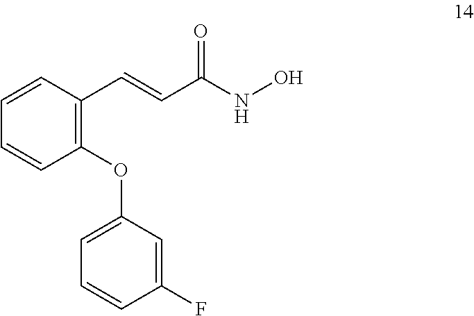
C1(OC2=CC=CC(F)=C2)=C(C=CC(NO)=O)C=CC=C1
